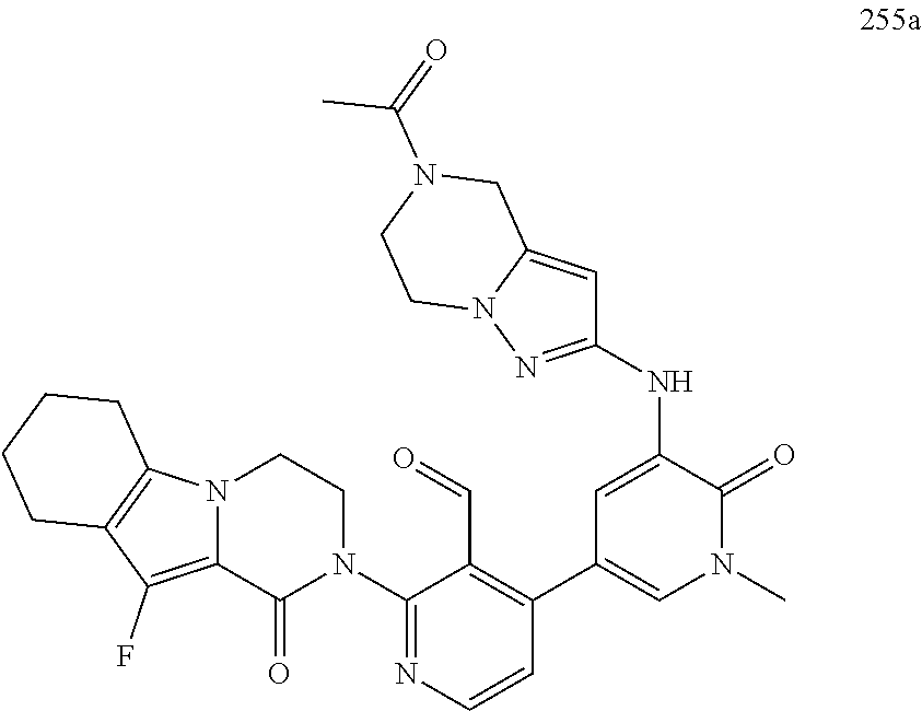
N12C(=C(F)C3=C1CCCC3)C(=O)N(C1=NC=CC(C3=CN(C)C(=O)C(NC4=NN5C(=C4)CN(C(=O)C)CC5)=C3)=C1C=O)CC2
